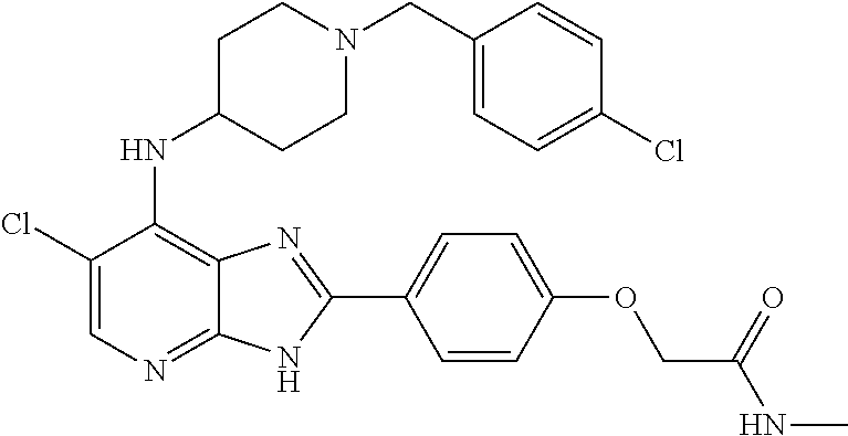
C1(Cl)=CN=C2C(=C1NC1CCN(CC3=CC=C(Cl)C=C3)CC1)N=C(C1=CC=C(OCC(NC)=O)C=C1)N2
